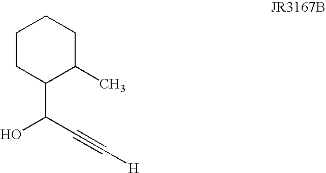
C1CC(C(C#C[H])O)C(C)CC1
